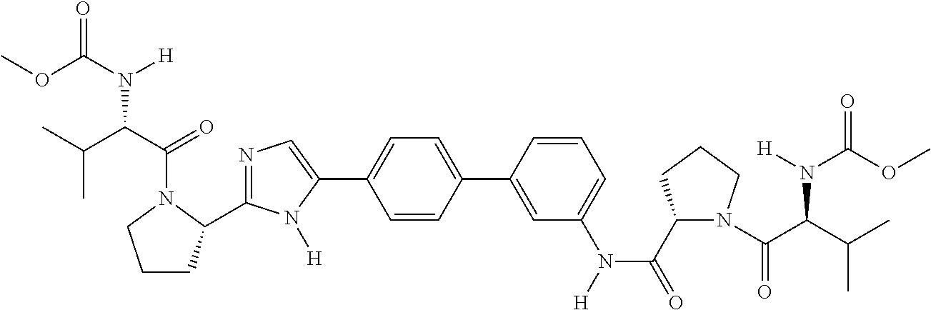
N1=C(C2CCCN2C(C(C(C)C)N(C(OC)=O)[H])=O)N([H])C(C2=CC=C(C3=CC(N([H])C(C4N(C(C(C(C)C)N([H])C(OC)=O)=O)CCC4)=O)=CC=C3)C=C2)=C1
